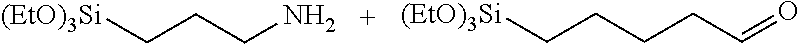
[(EtO)3Si]CCCN.[(EtO)3Si]CCCCC=O
